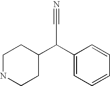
C1NCCC(C(C2=CC=CC=C2)C#N)C1
